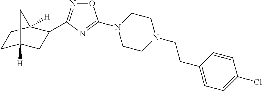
O1N=C(C2CC3([H])CCC2([H])C3)N=C1N1CCN(CCC2=CC=C(Cl)C=C2)CC1
